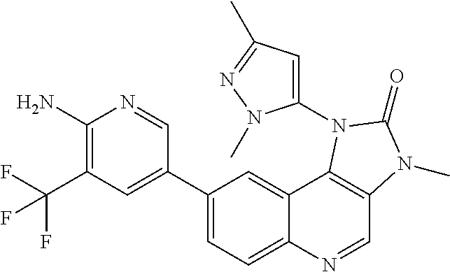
C1(N)=C(C(F)(F)F)C=C(C2=CC=C3C(=C2)C2=C(C=N3)N(C)C(=O)N2C2=CC(C)=NN2C)C=N1
